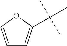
C1=COC(C(C)(C)C)=C1
